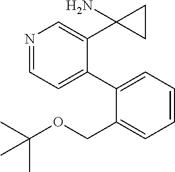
N1=CC=C(C2=CC=CC=C2COC(C)(C)C)C(C2(N)CC2)=C1
